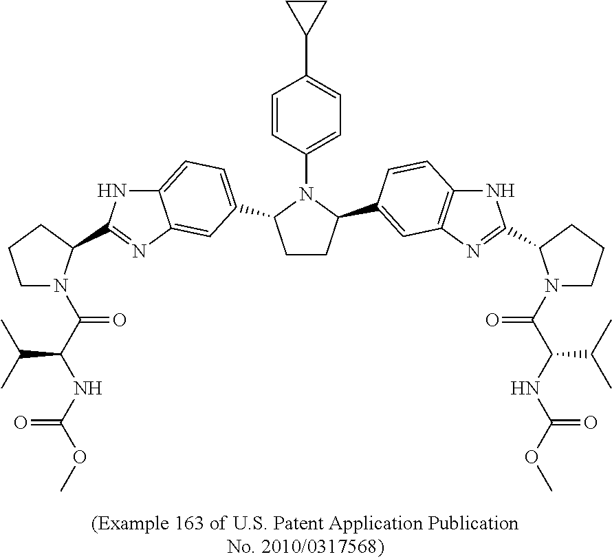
C1CC(C2=CC3=C(NC(C4N(C(C(NC(OC)=O)C(C)C)=O)CCC4)=N3)C=C2)N(C2=CC=C(C3CC3)C=C2)C1C1=CC=C2NC(C3N(C(C(NC(OC)=O)C(C)C)=O)CCC3)=NC2=C1
